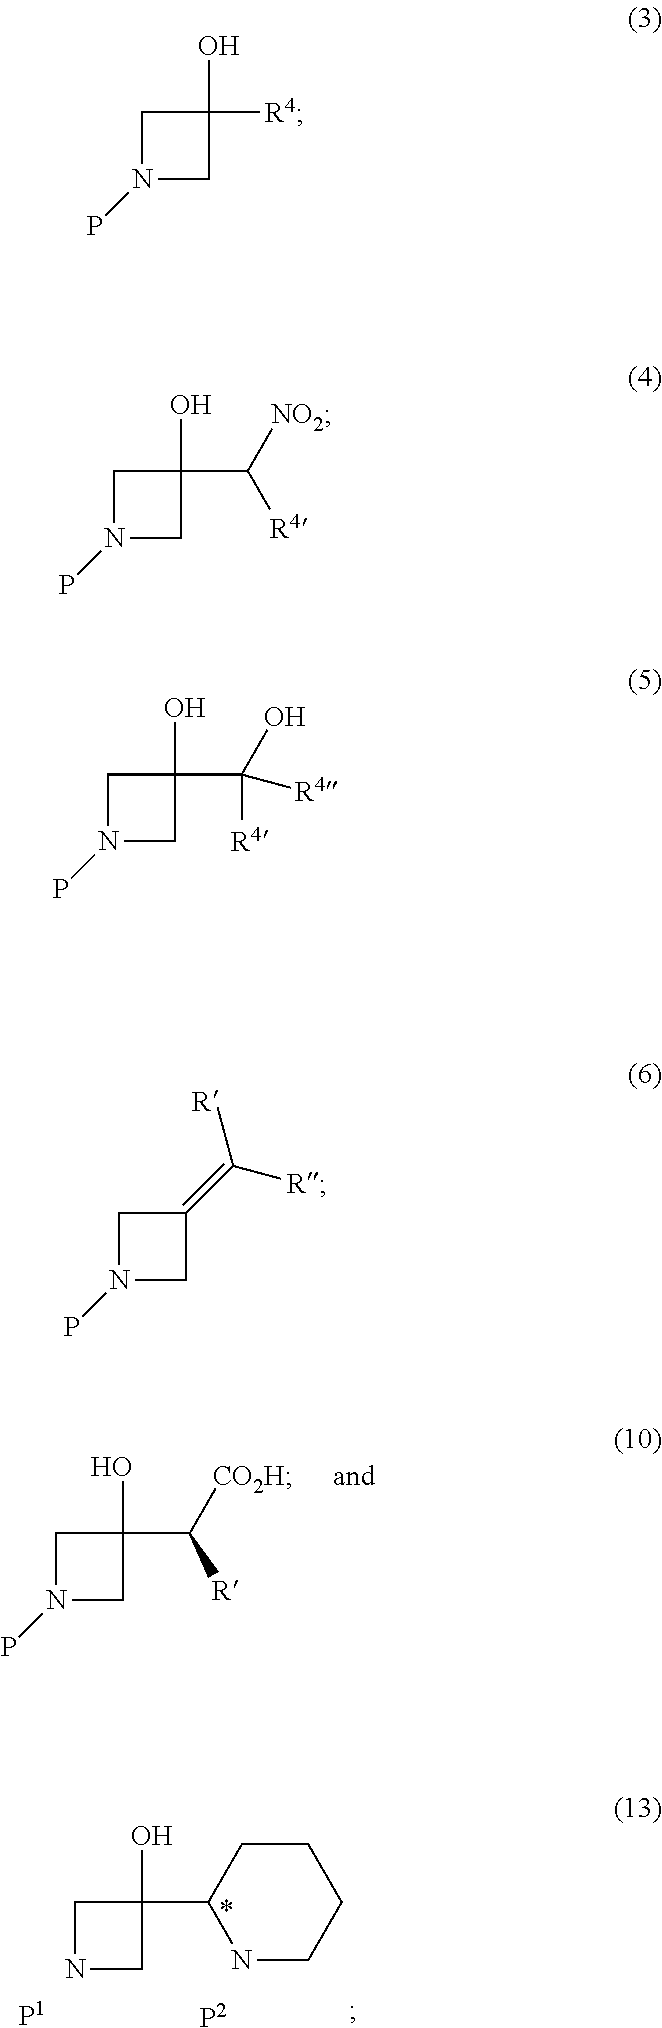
C1N(P)CC1(O)C([CO2H])[R].C1NCC1(O)C1NCCCC1.[P1].[P2].C1N(P)CC1(O)[R4].C1N(P)CC1(O)C([NO2])[R4].C1N(P)CC1(O)C(O)([R4])[R4].C1N(P)CC1=C([R])[R]
